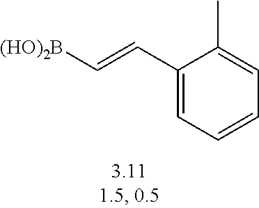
C1(C=C[(HO)2B])=CC=CC=C1C
